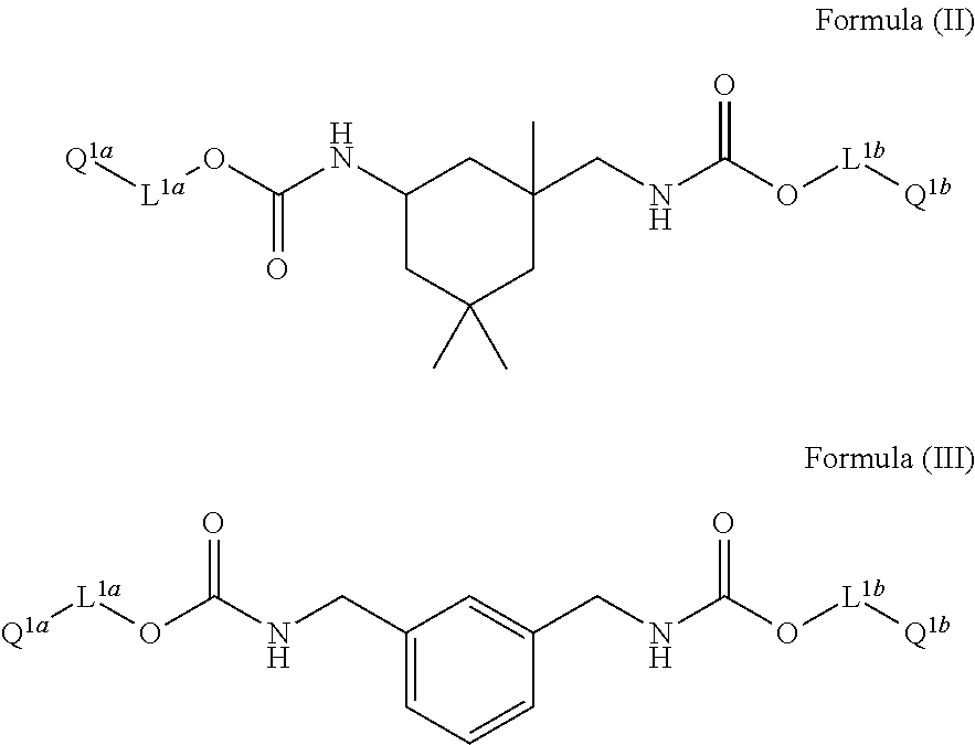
C1C(C)(C)CC(CNC(O[L1b][Q1b])=O)(C)CC1NC(O[L1a][Q1a])=O.C1(CNC(O[L1a][Q1a])=O)=CC=CC(CNC(O[L1b][Q1b])=O)=C1
